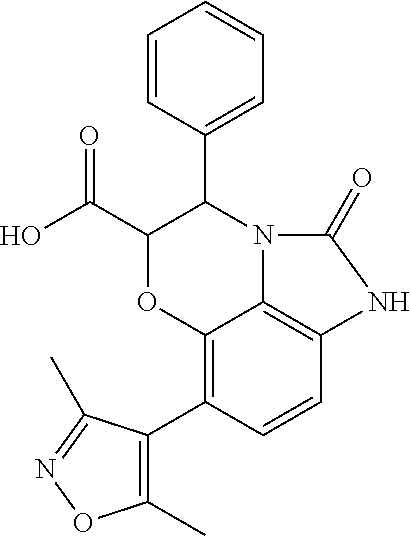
C12=C(C3=C(C)ON=C3C)C=CC3=C1N(C(C1=CC=CC=C1)C(C(O)=O)O2)C(=O)N3
